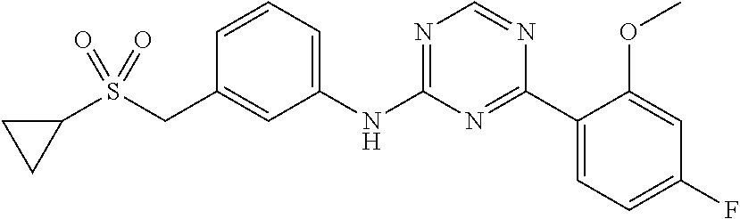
C1(NC2=NC=NC(C3=CC=C(F)C=C3OC)=N2)=CC=CC(CS(C2CC2)(=O)=O)=C1
